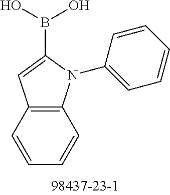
C1(B(O)O)=CC2=C(N1C1=CC=CC=C1)C=CC=C2
